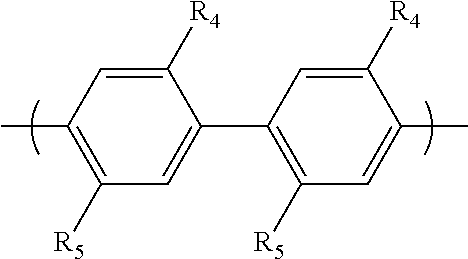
CC1=C([R5])C=C(C2=C([R5])C=C(C)C([R4])=C2)C([R4])=C1
